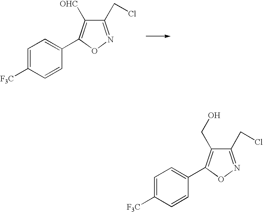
C1(CCl)=NOC(C2=CC=C([F3C])C=C2)=C1[OHC].C1(CCl)=NOC(C2=CC=C([F3C])C=C2)=C1CO
